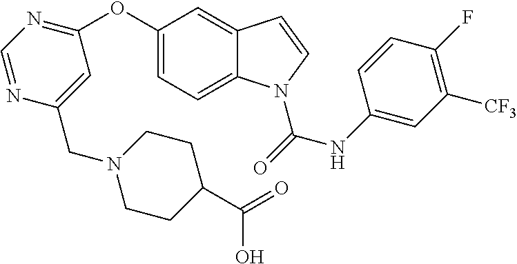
C1(OC2=NC=NC(CN3CCC(C(=O)O)CC3)=C2)=CC=C2C(=C1)C=CN2C(=O)NC1=CC([CF3])=C(F)C=C1
